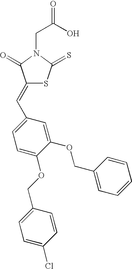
C(C(O)=O)N1C(=S)SC(=CC2=CC=C(OCC3=CC=C(Cl)C=C3)C(OCC3=CC=CC=C3)=C2)C1=O
